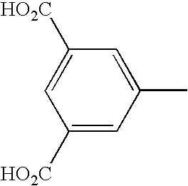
C1([HO2C])=CC([HO2C])=CC(C)=C1
